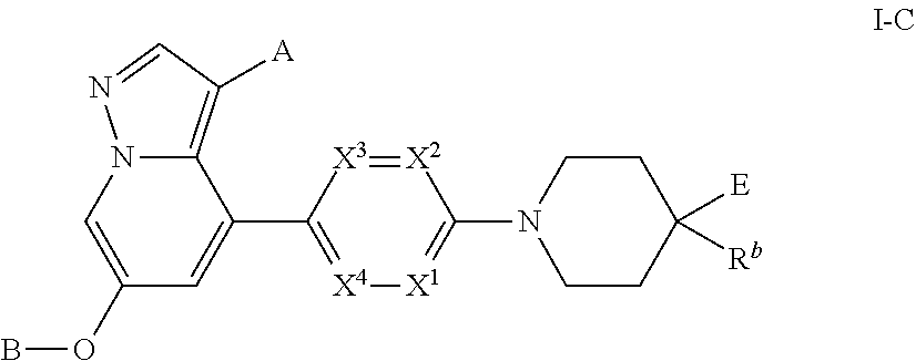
C12=C([A])C=NN1C=C(OB)C=C2C1=[X4][X1]=C(N2CCC([E])([Rb])CC2)[X2]=[X3]1
